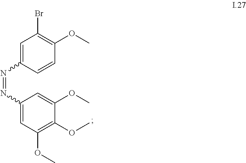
C1=C(N=NC2=CC(OC)=C(OC)C(OC)=C2)C=CC(OC)=C1Br
